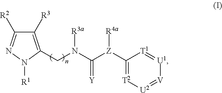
C1([R3])=C(CN(C([Z](C2=[T2][U2]=[V][U1]=[T1]2)[R4a])=[Y])[R3a])N([R1])N=C1[R2]
